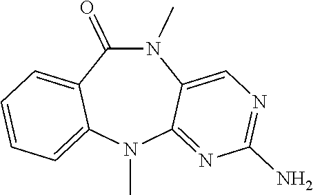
N1(C)C(=O)C2=CC=CC=C2N(C)C2=NC(N)=NC=C12
